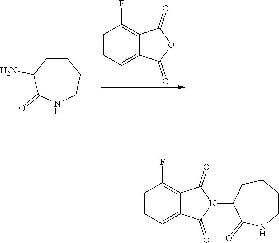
NC1C(=O)NCCCC1.C12=CC=CC(F)=C1C(=O)OC2=O.C12=CC=CC(F)=C1C(=O)N(C1C(=O)NCCCC1)C2=O
